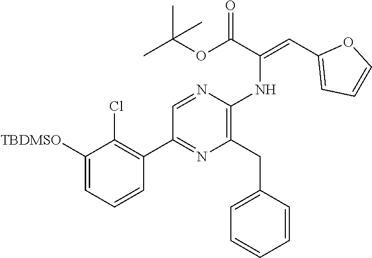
C1([TBDMSO])=CC=CC(C2=NC(CC3=CC=CC=C3)=C(NC(=CC3=CC=CO3)C(OC(C)(C)C)=O)N=C2)=C1Cl
